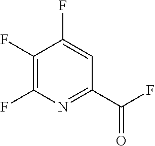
N1=C(C(F)=O)C=C(F)C(F)=C1F
